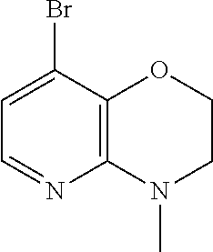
C12=C(C(Br)=CC=N1)OCCN2C
